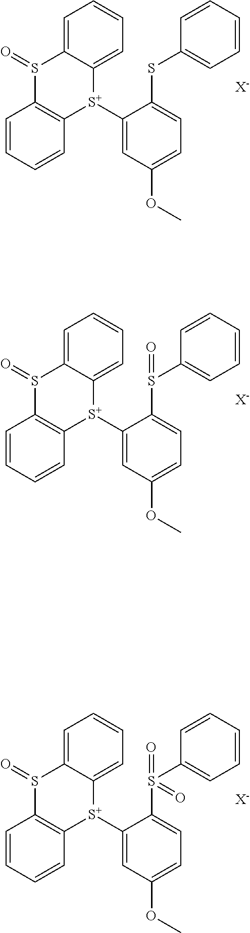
C1=C2C(=CC=C1)[S+](C1=CC(OC)=CC=C1SC1=CC=CC=C1)C1=C(C=CC=C1)S2=O.[X-].C1=C2C(=CC=C1)[S+](C1=CC(OC)=CC=C1S(C1=CC=CC=C1)=O)C1=C(C=CC=C1)S2=O.[X-].C1=C2C(=CC=C1)[S+](C1=CC(OC)=CC=C1S(C1=CC=CC=C1)(=O)=O)C1=C(C=CC=C1)S2=O.[X-]
